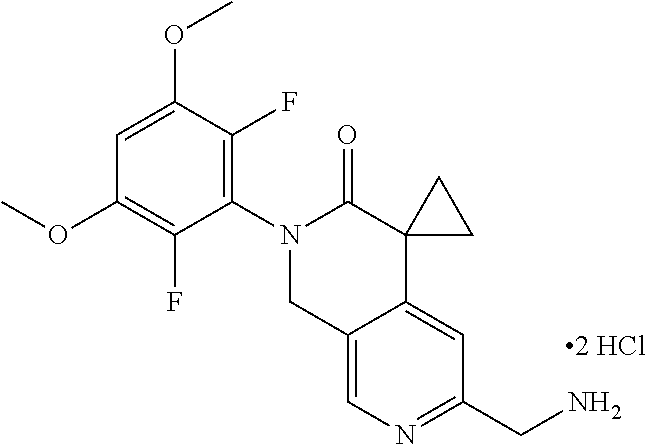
C12=CN=C(CN)C=C1C1(C(=O)N(C3=C(F)C(OC)=CC(OC)=C3F)C2)CC1.[2 HCl]
